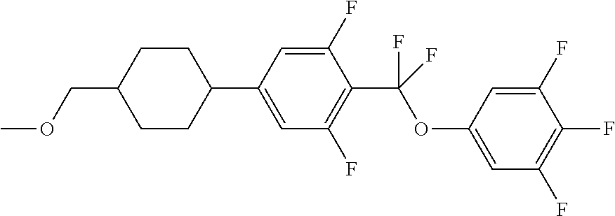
C1CC(C2=CC(F)=C(C(F)(OC3=CC(F)=C(F)C(F)=C3)F)C(F)=C2)CCC1COC
